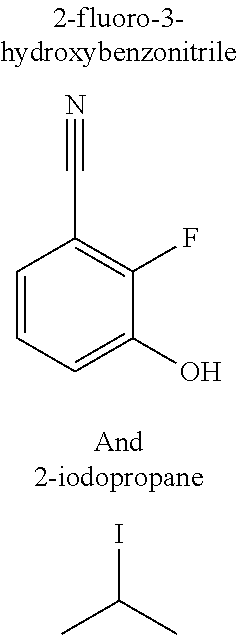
C1=CC=C(O)C(F)=C1C#N.CC(C)I
